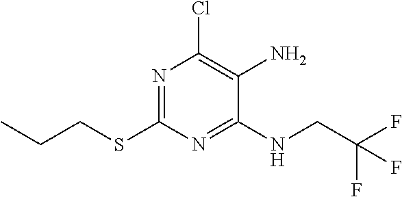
C1(SCCC)=NC(Cl)=C(N)C(NCC(F)(F)F)=N1
